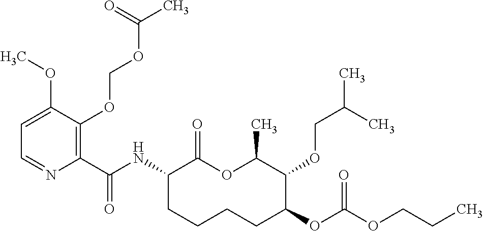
C1(C(NC2C(=O)OC(C)C(OCC(C)C)C(OC(OCCC)=O)CCCC2)=O)=C(OCOC(C)=O)C(OC)=CC=N1
